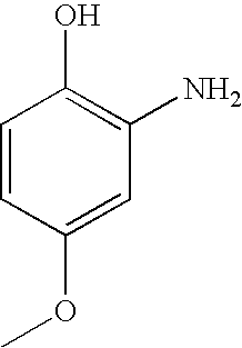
C1=CC(OC)=CC(N)=C1O
